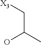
[X3]CC(C)O
